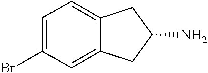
C1=C(Br)C=C2C(=C1)CC(N)C2
